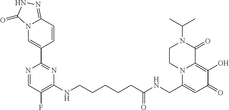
N12C=C(C3=NC(NCCCCCC(NCC4=CC(=O)C(O)=C5N4CCN(C(C)C)C5=O)=O)=C(F)C=N3)C=CC1=NNC2=O
